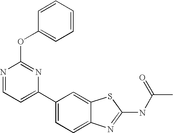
C1(C2=CC=C3C(=C2)SC(NC(C)=O)=N3)=CC=NC(OC2=CC=CC=C2)=N1
